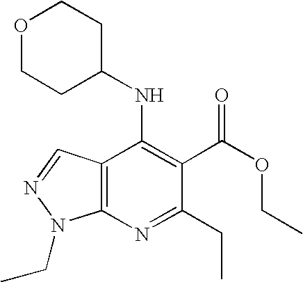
C12=C(N=C(CC)C(C(OCC)=O)=C1NC1CCOCC1)N(CC)N=C2
